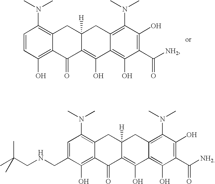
C1=CC(O)=C2C(=C1N(C)C)CC1([H])C(=C(O)C3=C(O)C(C([NH2])=O)=C(O)C(N(C)C)=C3C1)C2=O.C1=C(CNCC(C)(C)C)C(O)=C2C(=C1N(C)C)CC1([H])C(=C(O)C3=C(O)C(C([NH2])=O)=C(O)C(N(C)C)=C3C1)C2=O
